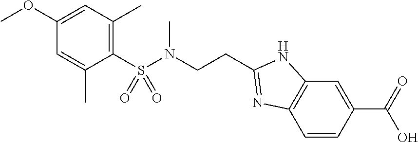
C1(S(N(CCC2=NC3=C(N2)C=C(C(O)=O)C=C3)C)(=O)=O)=C(C)C=C(OC)C=C1C
